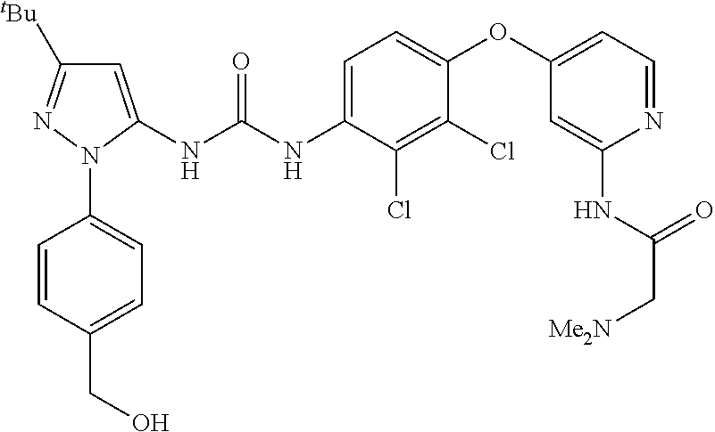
C1=C(NC(NC2=CC=C(OC3=CC=NC(NC(C[Me2N])=O)=C3)C(Cl)=C2Cl)=O)N(C2=CC=C(CO)C=C2)N=C1[tBu]
